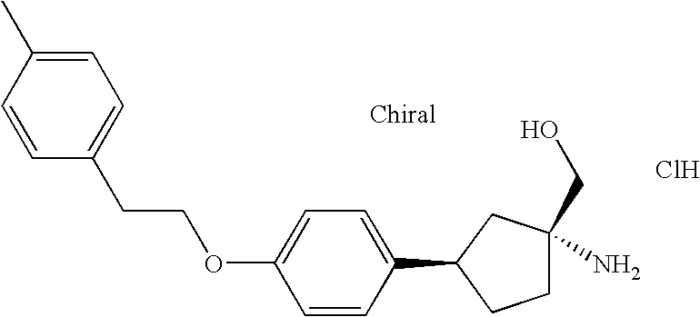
Cl.C1=CC(C2CCC(N)(CO)C2)=CC=C1OCCC1=CC=C(C)C=C1
